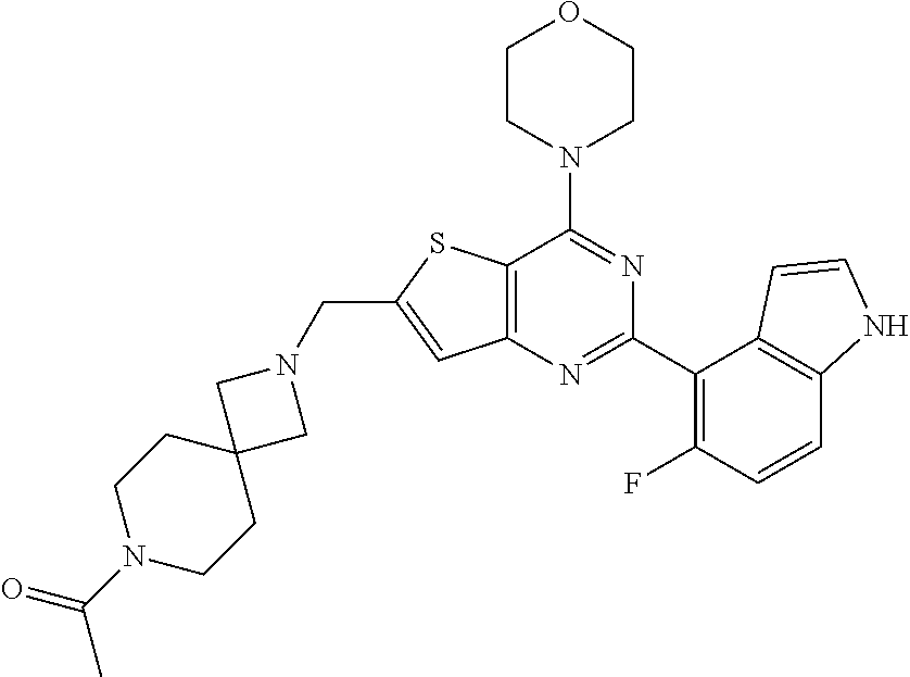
C12=C(N=C(C3=C(F)C=CC4=C3C=CN4)N=C1N1CCOCC1)C=C(CN1CC3(C1)CCN(C(=O)C)CC3)S2
